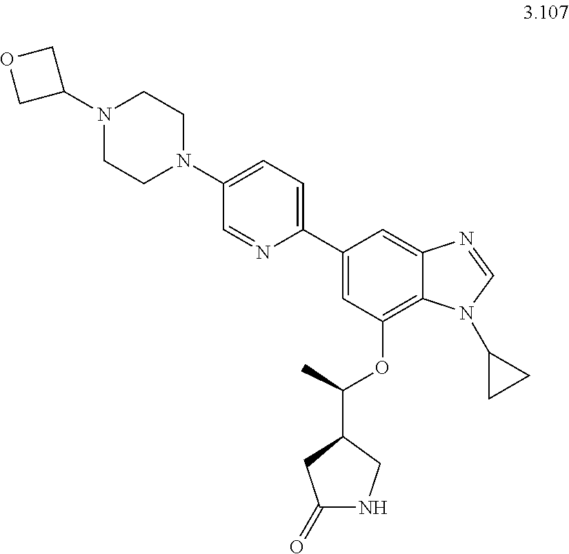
C1(C2=CC=C(N3CCN(C4COC4)CC3)C=N2)=CC(OC(C2CNC(=O)C2)C)=C2C(=C1)N=CN2C1CC1
